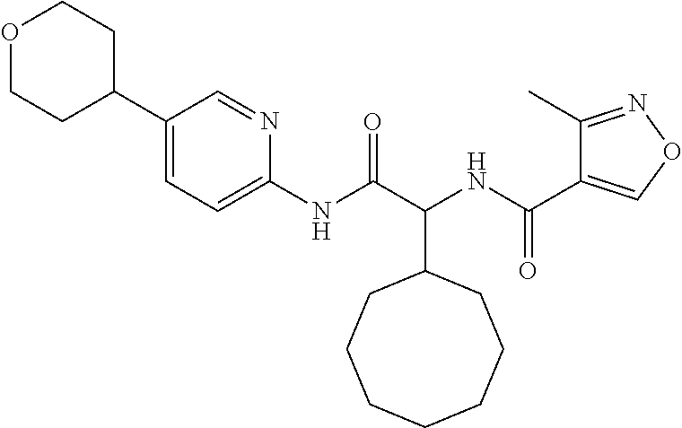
C(C1CCCCCCC1)(NC(C1=CON=C1C)=O)C(=O)NC1=CC=C(C2CCOCC2)C=N1
